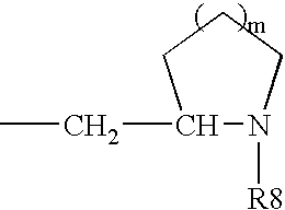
C1(CC)N([R8])CCC1
